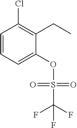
C1=CC=C(OS(C(F)(F)F)(=O)=O)C(CC)=C1Cl
